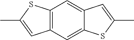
C12=C(C=C3C(=C1)C=C(C)S3)C=C(C)S2
